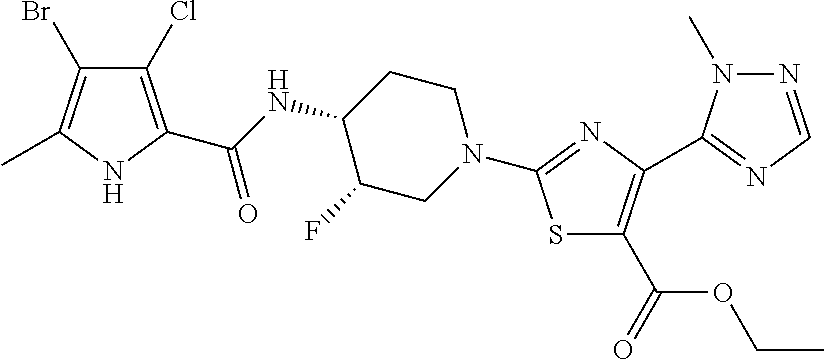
C1(Cl)=C(C(NC2C(F)CN(C3=NC(C4=NC=NN4C)=C(C(=O)OCC)S3)CC2)=O)NC(C)=C1Br
